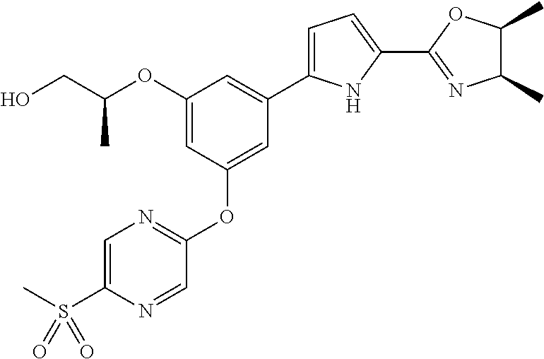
C1(OC(CO)C)=CC(OC2=NC=C(S(C)(=O)=O)N=C2)=CC(C2=CC=C(C3=NC(C)C(C)O3)N2)=C1
